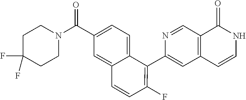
C1(C2=C(F)C=CC3=CC(C(N4CCC(F)(F)CC4)=O)=CC=C23)=CC2=C(C=N1)C(=O)NC=C2
